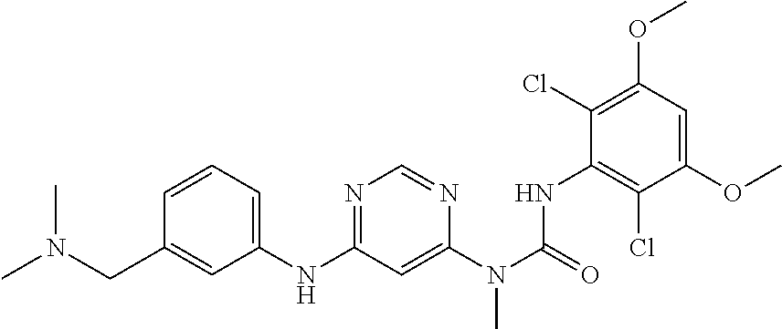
C1(OC)=CC(OC)=C(Cl)C(NC(N(C)C2=CC(NC3=CC=CC(CN(C)C)=C3)=NC=N2)=O)=C1Cl
